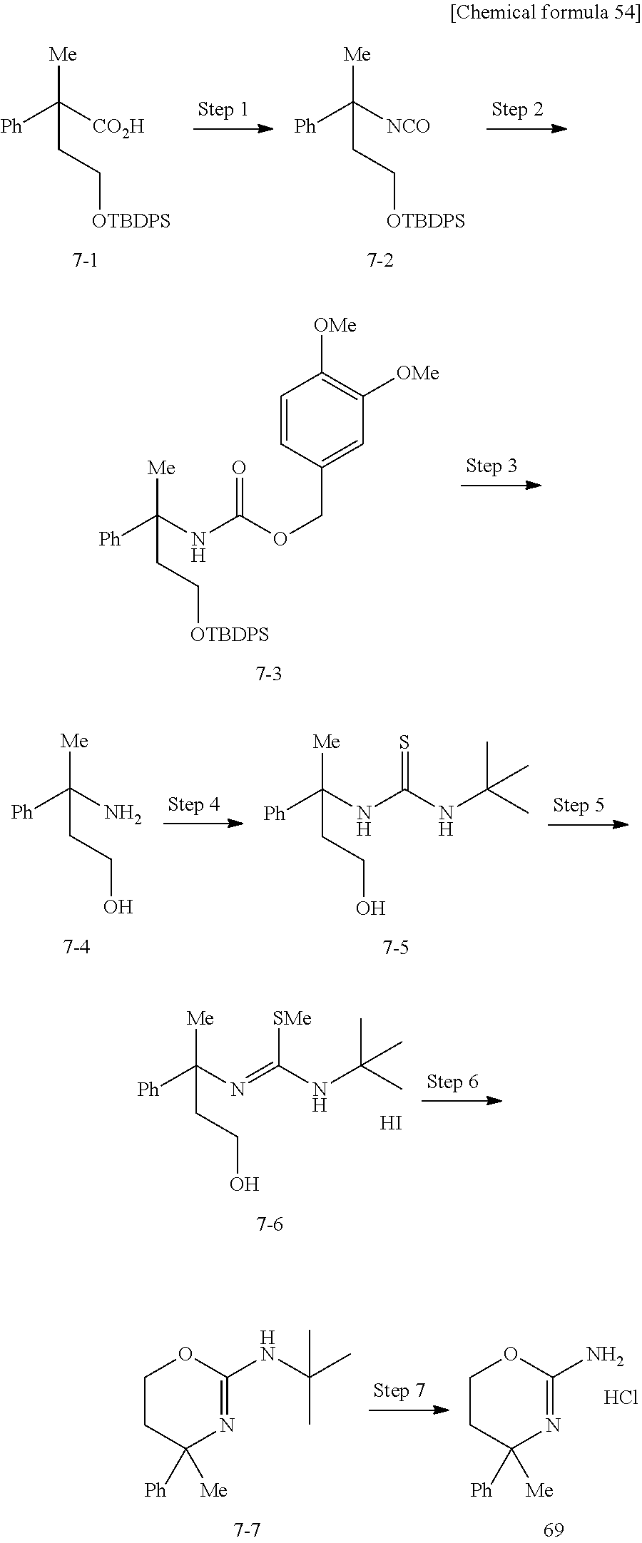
[Ph]C([CO2H])([Me])CC[OTBDPS].[Ph]C([NCO])([Me])CC[OTBDPS].[Ph]C(NC(OCC1=CC([OMe])=C([OMe])C=C1)=O)([Me])CC[OTBDPS].[Ph]C(NC(NC(C)(C)C)=S)([Me])CCO.[Ph]C(N)([Me])CCO.[Ph]C(N=C(NC(C)(C)C)[SMe])([Me])CCO.I.C1CC([Ph])([Me])N=C(N)O1.Cl.C1CC([Ph])([Me])N=C(NC(C)(C)C)O1
